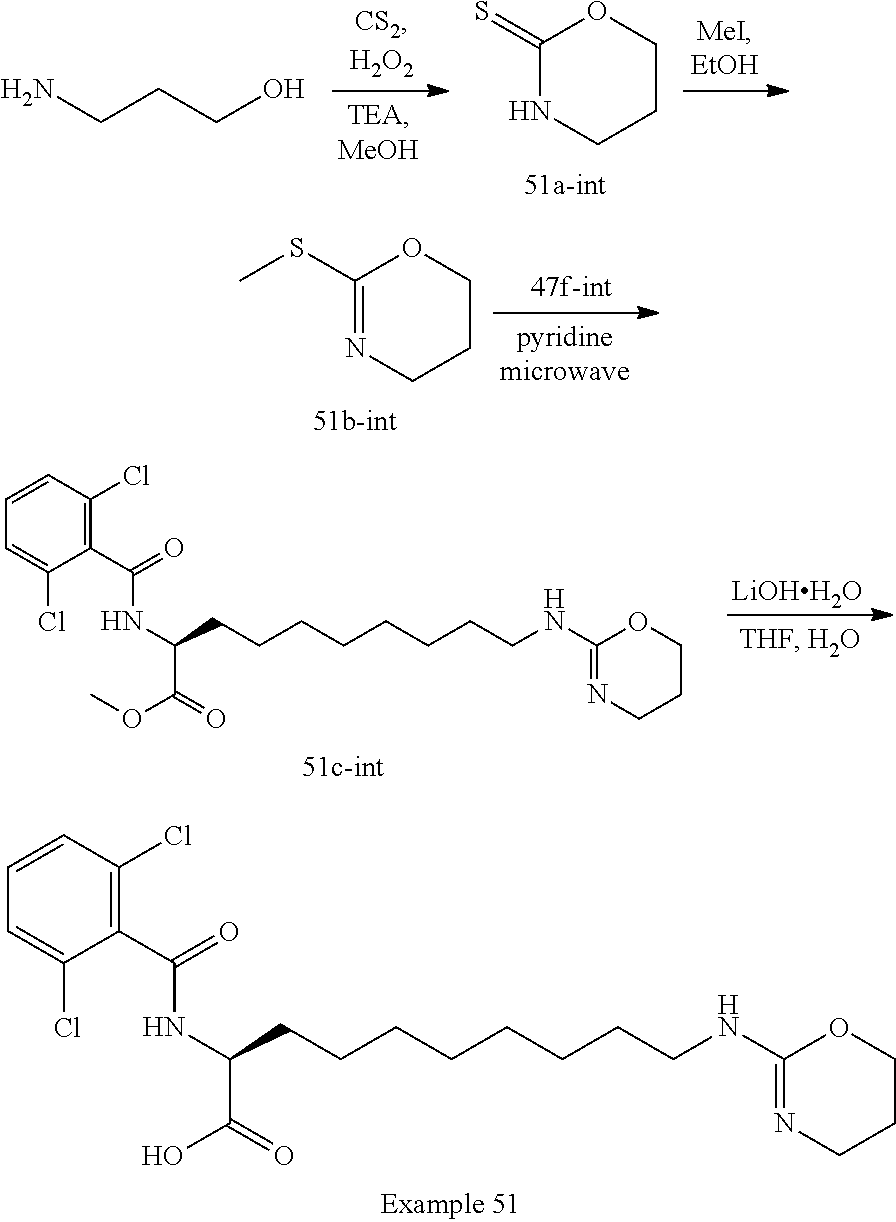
C1(C(=O)NC(CCCCCCCCNC2=NCCCO2)C(O)=O)=C(Cl)C=CC=C1Cl.C1(=S)NCCCO1.NCCCO.C1(SC)=NCCCO1.[LiOHH2O].C1(C(=O)NC(CCCCCCCCNC2=NCCCO2)C(OC)=O)=C(Cl)C=CC=C1Cl
